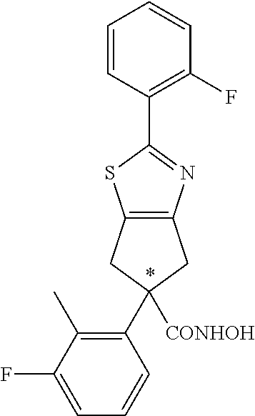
C12=C(CC([CONHOH])(C3=C(C)C(F)=CC=C3)C1)N=C(C1=C(F)C=CC=C1)S2.*
